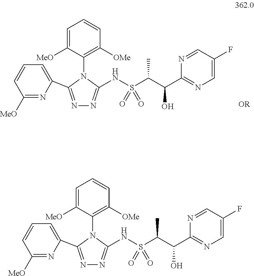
C1([MeO])=NC(C2=NN=C(NS(C(C(C3=NC=C(F)C=N3)O)C)(=O)=O)N2C2=C([OMe])C=CC=C2[MeO])=CC=C1.C1([MeO])=NC(C2=NN=C(NS(C(C(C3=NC=C(F)C=N3)O)C)(=O)=O)N2C2=C([OMe])C=CC=C2[MeO])=CC=C1
